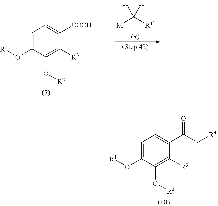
C1=C(O[R1])C(O[R2])=C([R3])C([COOH])=C1.C([M])([R4])([H])[H].C1=C(O[R1])C(O[R2])=C([R3])C(C(C[R4])=O)=C1
